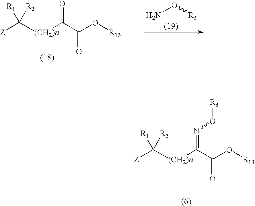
NO[R3].[Z]C([(CH2)n]C(C(O[R13])=O)=O)([R1])[R2].[Z]C([(CH2)n]C(C(O[R13])=O)=NO[R3])([R1])[R2]
